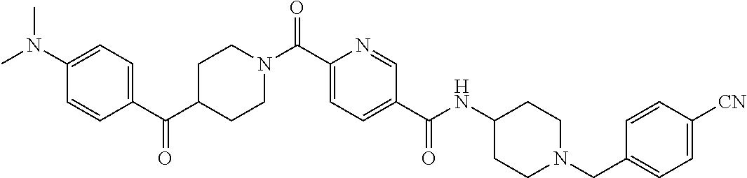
C1=C(C(N2CCC(C(C3=CC=C(N(C)C)C=C3)=O)CC2)=O)N=CC(C(=O)NC2CCN(CC3=CC=C([CN])C=C3)CC2)=C1
